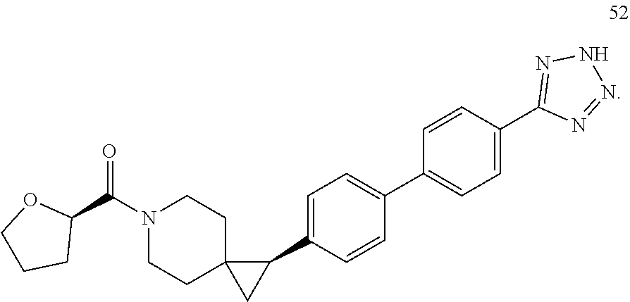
N1=C(C2=CC=C(C3=CC=C(C4C5(C4)CCN(C(C4OCCC4)=O)CC5)C=C3)C=C2)N=NN1
